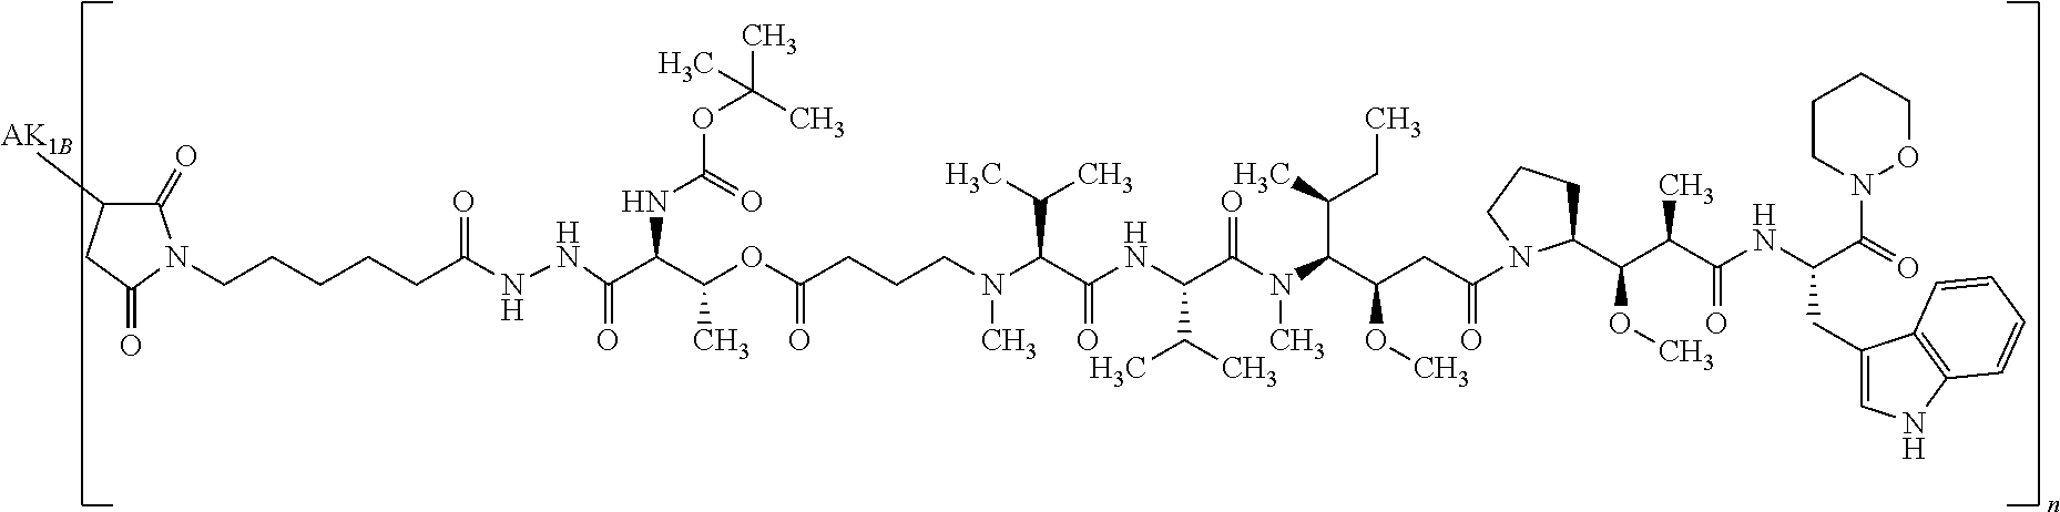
C(C(OC(CCCN(C(C(NC(C(N(C(C(CC(N1C(C(C(C(NC(C(=O)N2OCCCC2)CC2=CNC3=C2C=CC=C3)=O)C)OC)CCC1)=O)OC)C(CC)C)C)=O)C(C)C)=O)C(C)C)C)=O)C)(C(NNC(CCCCCN1C(=O)C([AK1B])CC1=O)=O)=O)NC(OC(C)(C)C)=O
